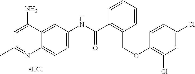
CC1=NC2=CC=C(NC(C3=C(COC4=C(Cl)C=C(Cl)C=C4)C=CC=C3)=O)C=C2C(N)=C1.Cl
